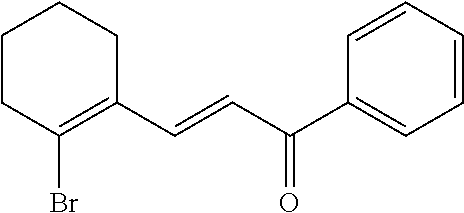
C1CC(Br)=C(C=CC(C2=CC=CC=C2)=O)CC1
